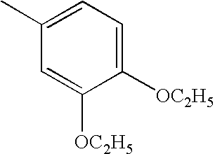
C1([OC2H5])=CC=C(C)C=C1[OC2H5]
